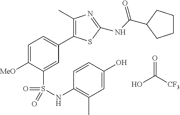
C1(C)=C(C2=CC=C([MeO])C(S(NC3=C(C)C=C(O)C=C3)(=O)=O)=C2)SC(NC(=O)C2CCCC2)=N1.OC([CF3])=O
